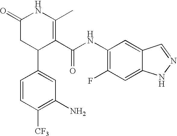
C1=CC([CF3])=C(N)C=C1C1C(C(NC2=C(F)C=C3C(=C2)C=NN3)=O)=C(C)NC(=O)C1
